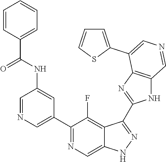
C1(C2=CN=CC(NC(=O)C3=CC=CC=C3)=C2)=NC=C2C(=C1F)C(C1=NC3=C(N1)C=NC=C3C1=CC=CS1)=NN2
